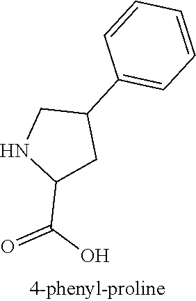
C1(C(O)=O)CC(C2=CC=CC=C2)CN1
